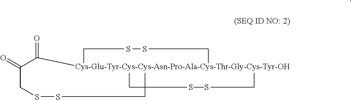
C([Cys-Glu-Tyr-Cys-Cys-Asn-Pro-Ala-Cys-Thr-Gly-Cys-Tyr-OH])(=O)C(=O)CS.S.S.S.S.S
